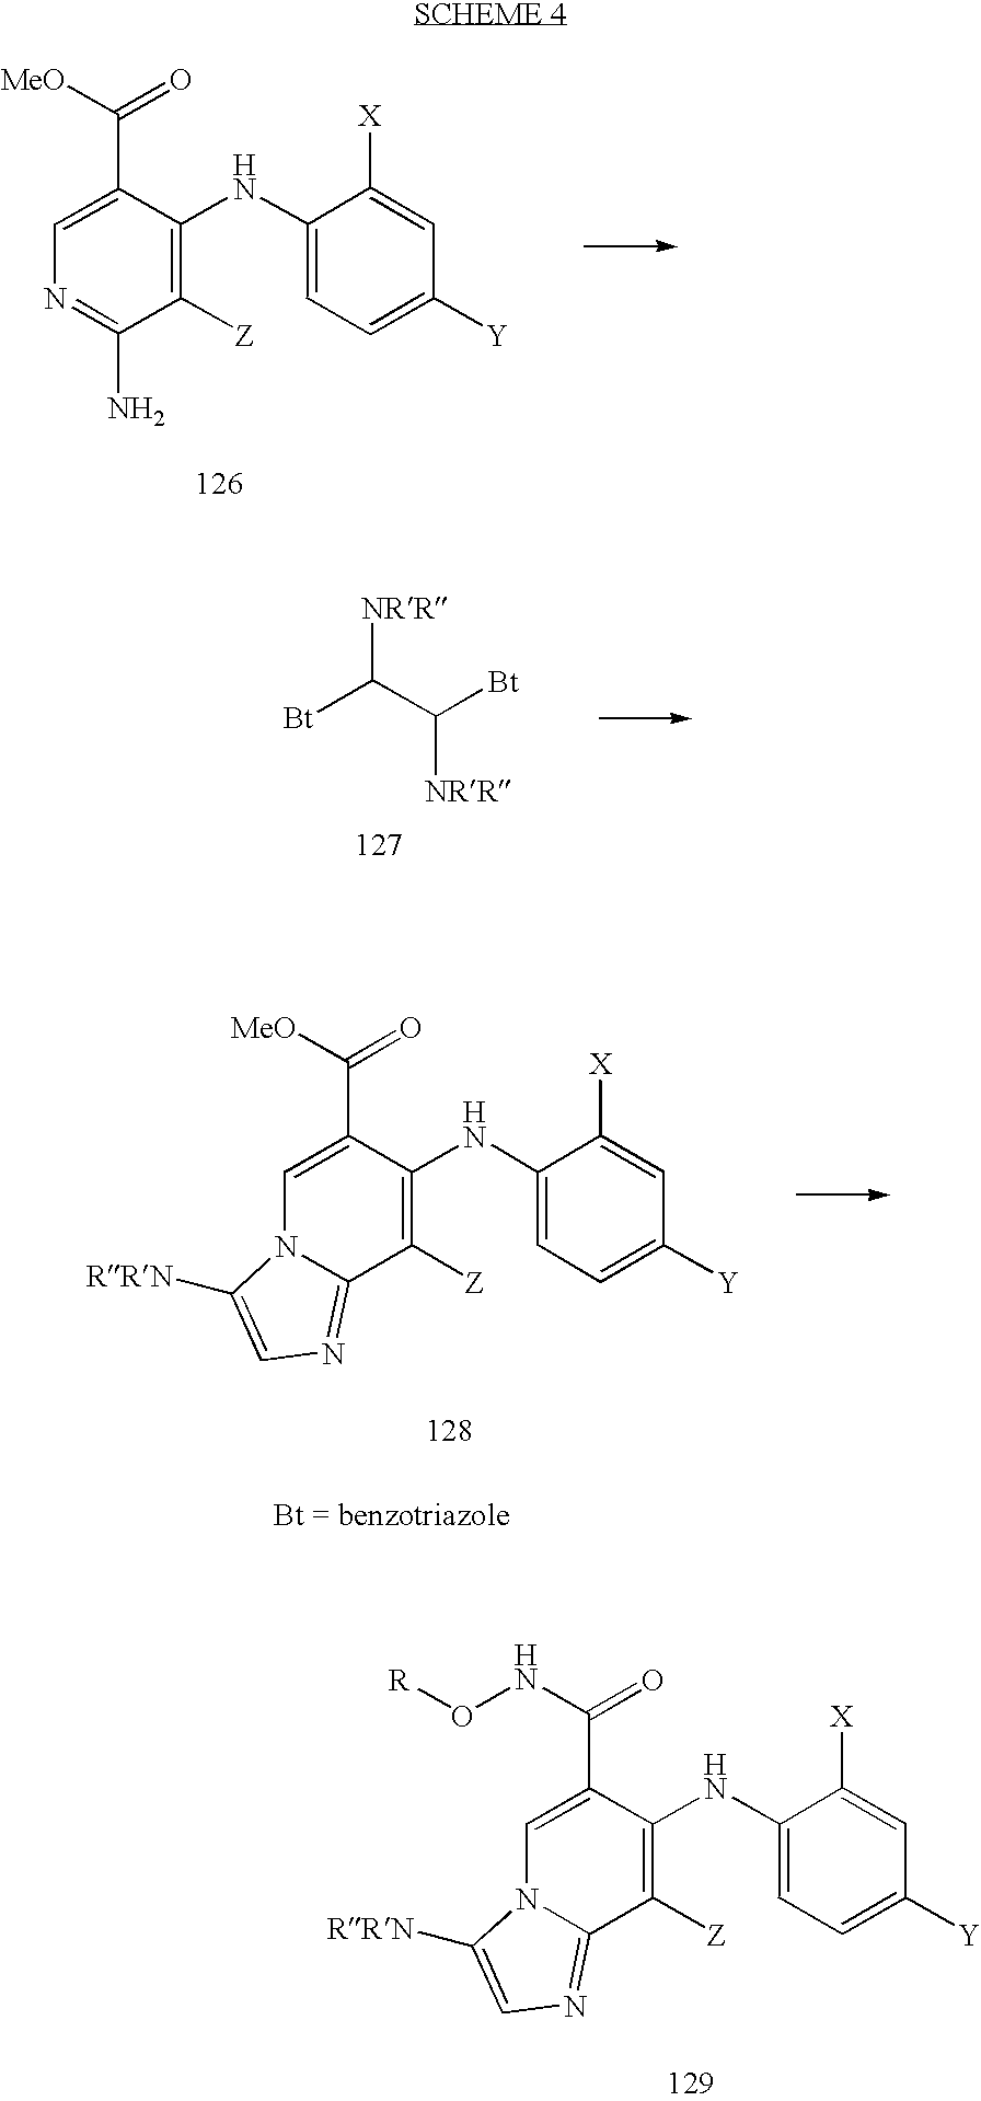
C1=C(C([MeO])=O)C(NC2=CC=C([Y])C=C2[X])=C([Z])C(N)=N1.[Bt]C(C([Bt])[NRR])[NRR].C1=C(C([MeO])=O)C(NC2=CC=C([Y])C=C2[X])=C([Z])C2=NC=C([RRN])N12.C1=C(C(NO[R])=O)C(NC2=CC=C([Y])C=C2[X])=C([Z])C2=NC=C([RRN])N12
